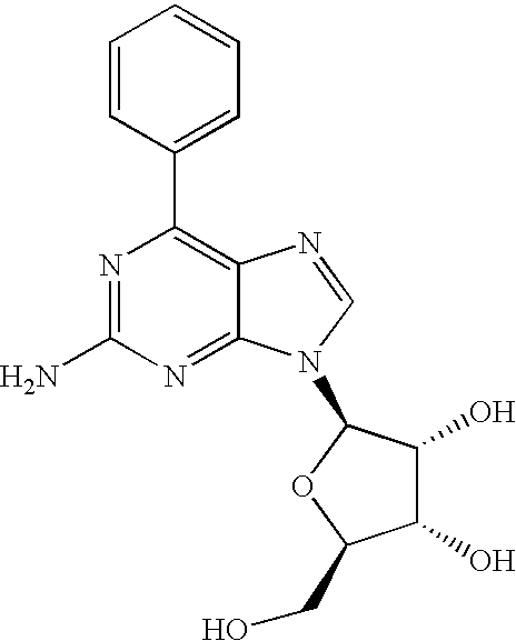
N1=C(N)N=C2C(=C1C1=CC=CC=C1)N=CN2C1C(O)C(O)C(CO)O1
